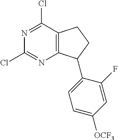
C12=C(CCC1C1=CC=C([OCF3])C=C1F)C(Cl)=NC(Cl)=N2
